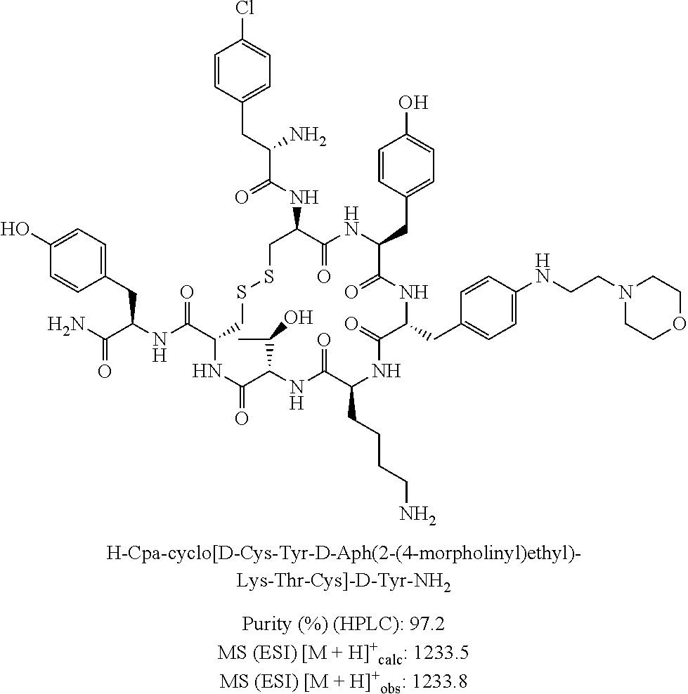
C1=CC(CC(C(NC2C(=O)NC(CC3=CC=C(O)C=C3)C(=O)NC(CC3=CC=C(NCCN4CCOCC4)C=C3)C(=O)NC(CCCCN)C(=O)NC(C(C)O)C(=O)NC(C(NC(C(N)=O)CC3=CC=C(O)C=C3)=O)CSSC2)=O)N)=CC=C1Cl
